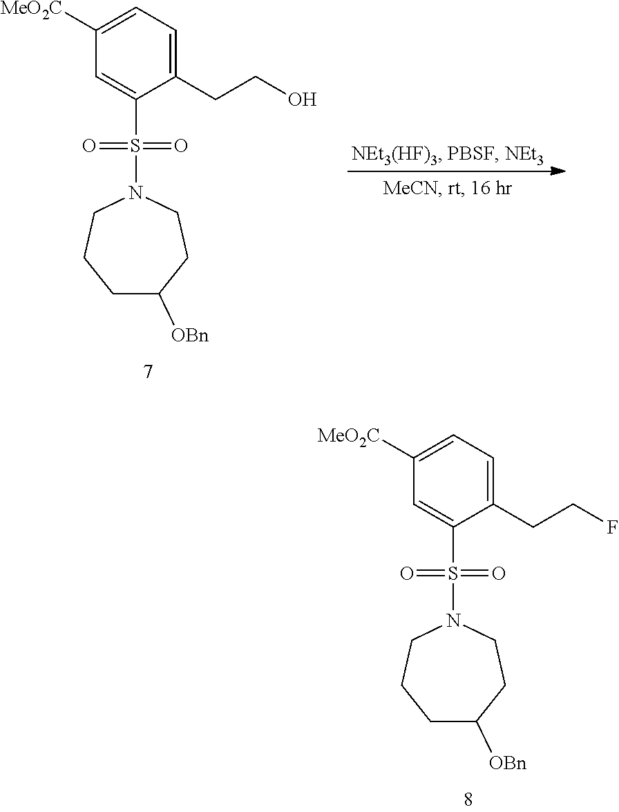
C1([MeO2C])=CC=C(CCF)C(S(N2CCCC([OBn])CC2)(=O)=O)=C1.C1([MeO2C])=CC=C(CCO)C(S(N2CCCC([OBn])CC2)(=O)=O)=C1
